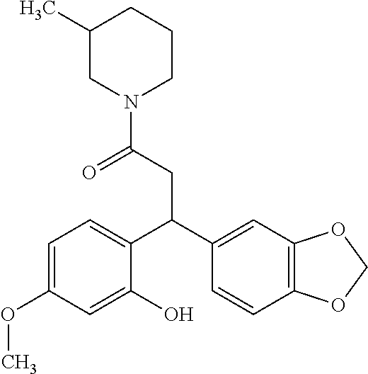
C1=C(OC)C=C(O)C(C(C2=CC3=C(C=C2)OCO3)CC(=O)N2CCCC(C)C2)=C1
